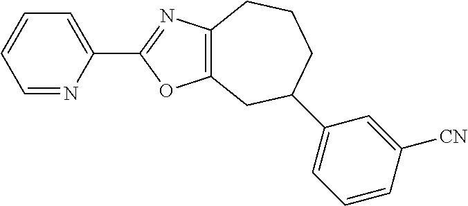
C1=NC(C2=NC3=C(O2)CC(C2=CC=CC([CN])=C2)CCC3)=CC=C1
